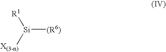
[Si]([(R6)])([R1])[X(3-n)]
